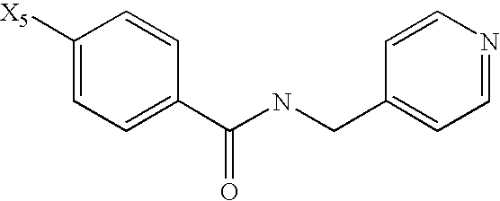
C1([X5])=CC=C(C(NCC2=CC=NC=C2)=O)C=C1
